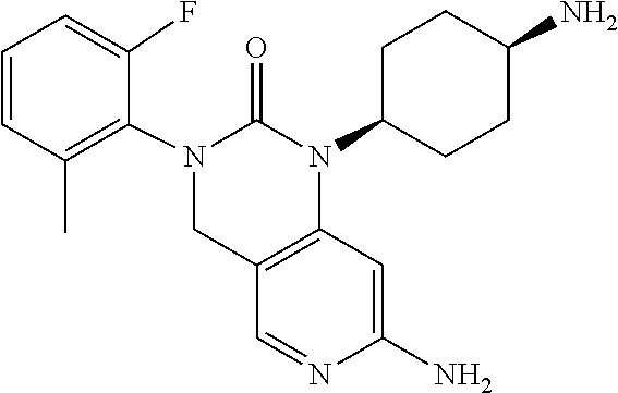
N1=CC2=C(C=C1N)N(C1CCC(N)CC1)C(=O)N(C1=C(C)C=CC=C1F)C2
